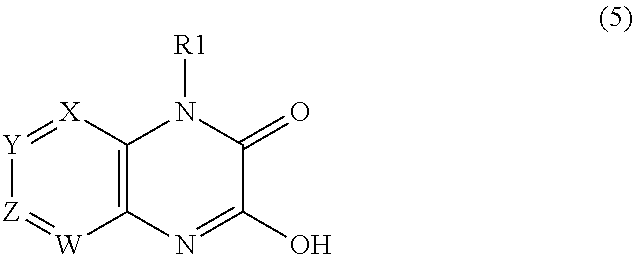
[Y]1=[X]C2=C([W]=[Z]1)N=C(O)C(=O)N2[R1]
